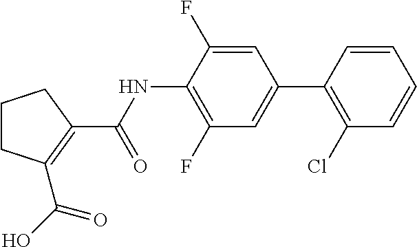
C1CC(C(O)=O)=C(C(NC2=C(F)C=C(C3=C(Cl)C=CC=C3)C=C2F)=O)C1
